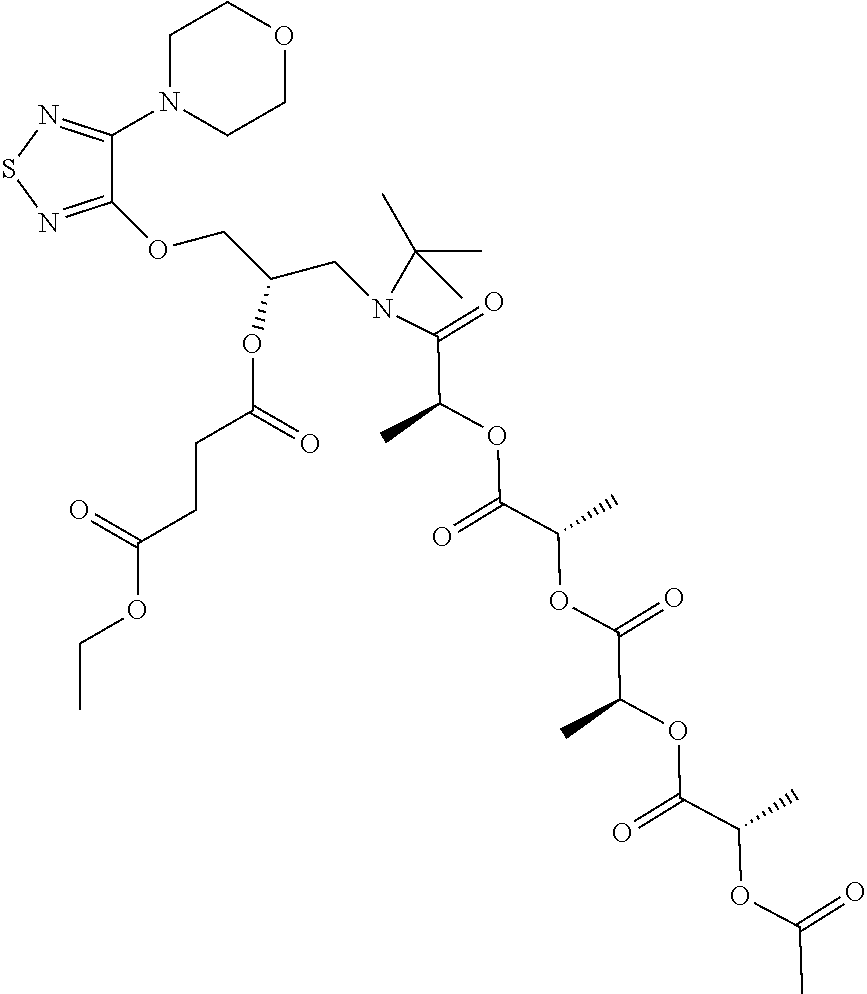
C1(OCC(CN(C(C(OC(C(OC(C(C)OC(C(C)OC(=O)C)=O)=O)C)=O)C)=O)C(C)(C)C)OC(CCC(OCC)=O)=O)=NSN=C1N1CCOCC1
